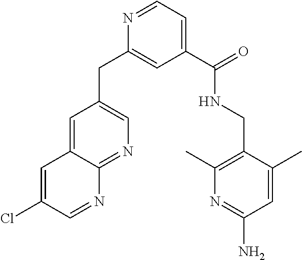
C1=NC(CC2=CN=C3C(=C2)C=C(Cl)C=N3)=CC(C(NCC2=C(C)N=C(N)C=C2C)=O)=C1
